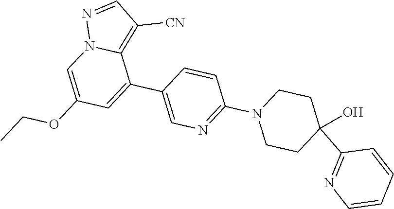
C1=C(C2=CN=C(N3CCC(O)(C4=NC=CC=C4)CC3)C=C2)C2=C([CN])C=NN2C=C1OCC
